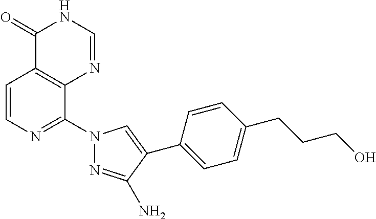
C1=CN=C(N2N=C(N)C(C3=CC=C(CCCO)C=C3)=C2)C2=C1C(=O)NC=N2
